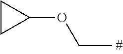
C1(OCC)CC1
